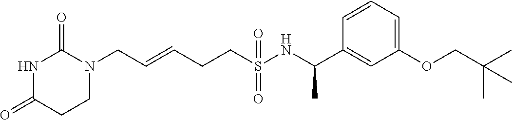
N1C(=O)CCN(CC=CCCS(NC(C2=CC(OCC(C)(C)C)=CC=C2)C)(=O)=O)C1=O
